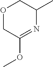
O1CC(OC)=NC(C)C1
